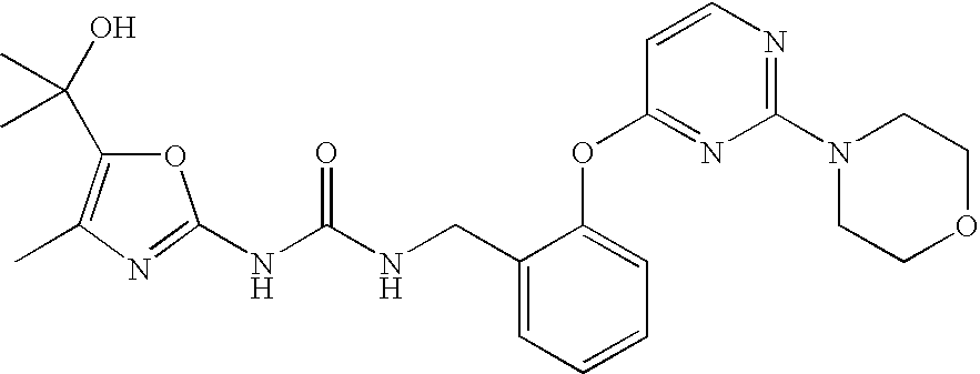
N(C(NCC1=CC=CC=C1OC1=NC(N2CCOCC2)=NC=C1)=O)C1=NC(C)=C(C(O)(C)C)O1
